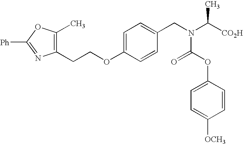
C1(CCOC2=CC=C(CN(C([CO2H])C)C(OC3=CC=C([OCH3])C=C3)=O)C=C2)=C(C)OC([Ph])=N1
